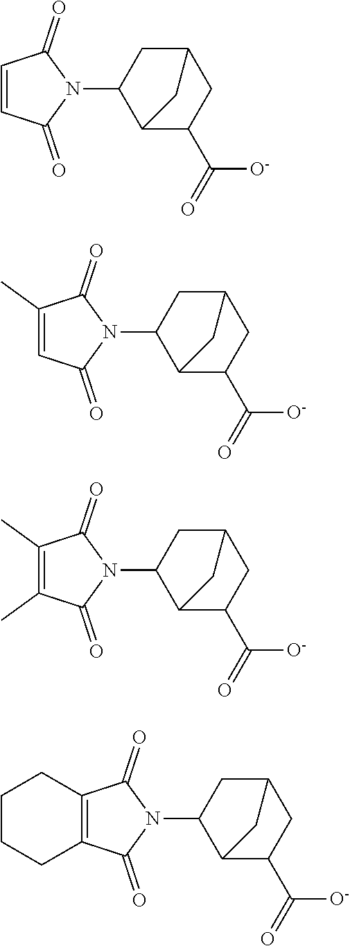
N1(C2C3C(C(=O)[O-])CC(C2)C3)C(=O)C=CC1=O.N1(C2C3C(C(=O)[O-])CC(C2)C3)C(=O)C(C)=CC1=O.N1(C2C3C(C(=O)[O-])CC(C2)C3)C(=O)C(C)=C(C)C1=O.N1(C2C3C(C(=O)[O-])CC(C2)C3)C(=O)C2=C(C1=O)CCCC2
